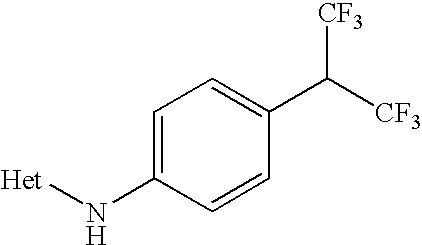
C1=C(N[Het])C=CC(C([CF3])[CF3])=C1
